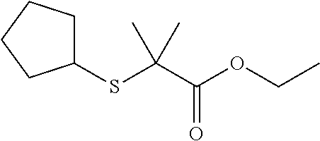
C1(SC(C(OCC)=O)(C)C)CCCC1
